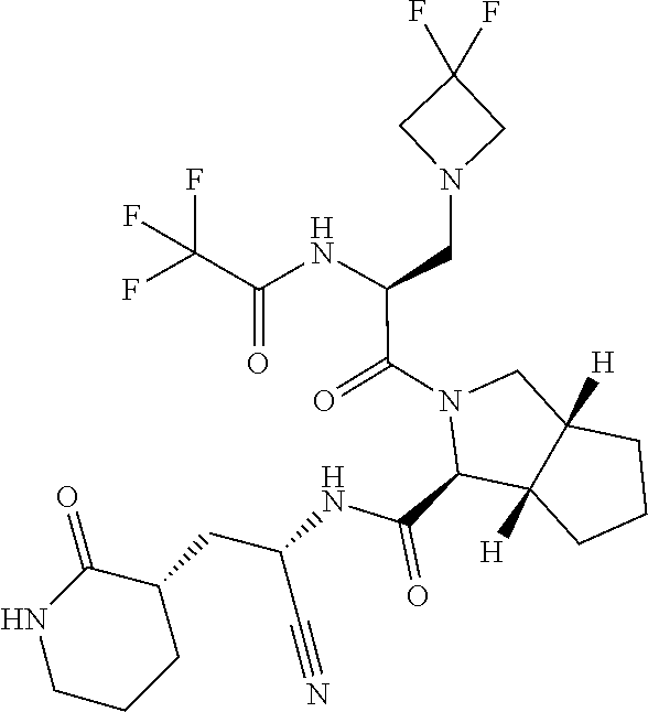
N(C(=O)C1N(C(=O)C(NC(C(F)(F)F)=O)CN2CC(F)(F)C2)CC2([H])C1([H])CCC2)C(CC1CCCNC1=O)C#N
